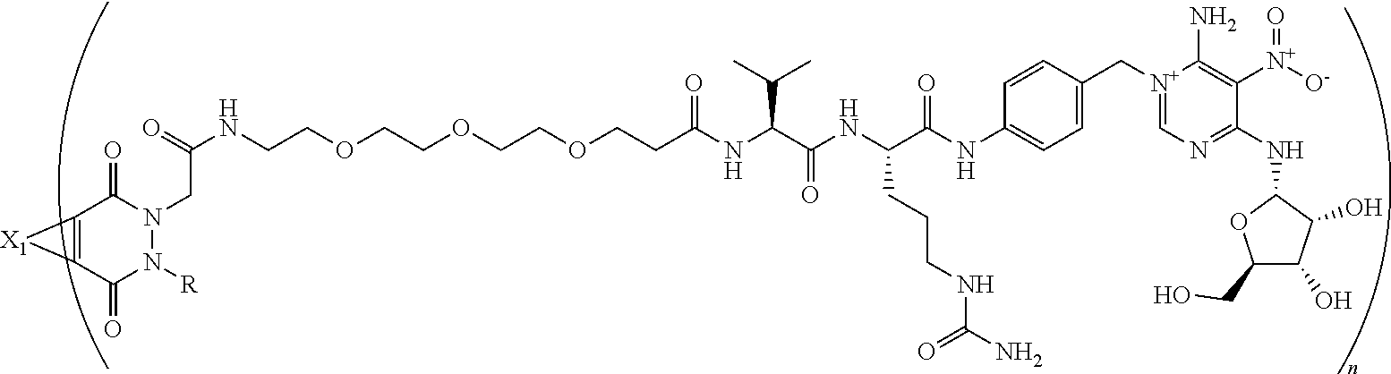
C(COCCOCCOCCC(NC(C(NC(C(NC1=CC=C(C[N+]2=CN=C(NC3OC(CO)C(O)C3O)C([N+](=O)[O-])=C2N)C=C1)=O)CCCNC(N)=O)=O)C(C)C)=O)NC(=O)CN1N([R])C(=O)C2=C(C1=O)[X1]2
